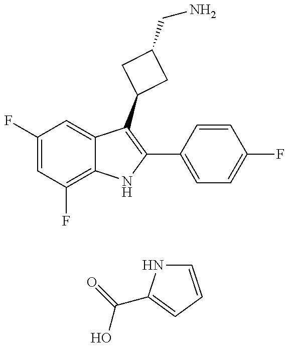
C1(F)=CC(F)=C2C(=C1)C(C1CC(CN)C1)=C(C1=CC=C(F)C=C1)N2.C1=CC=C(C(=O)O)N1
